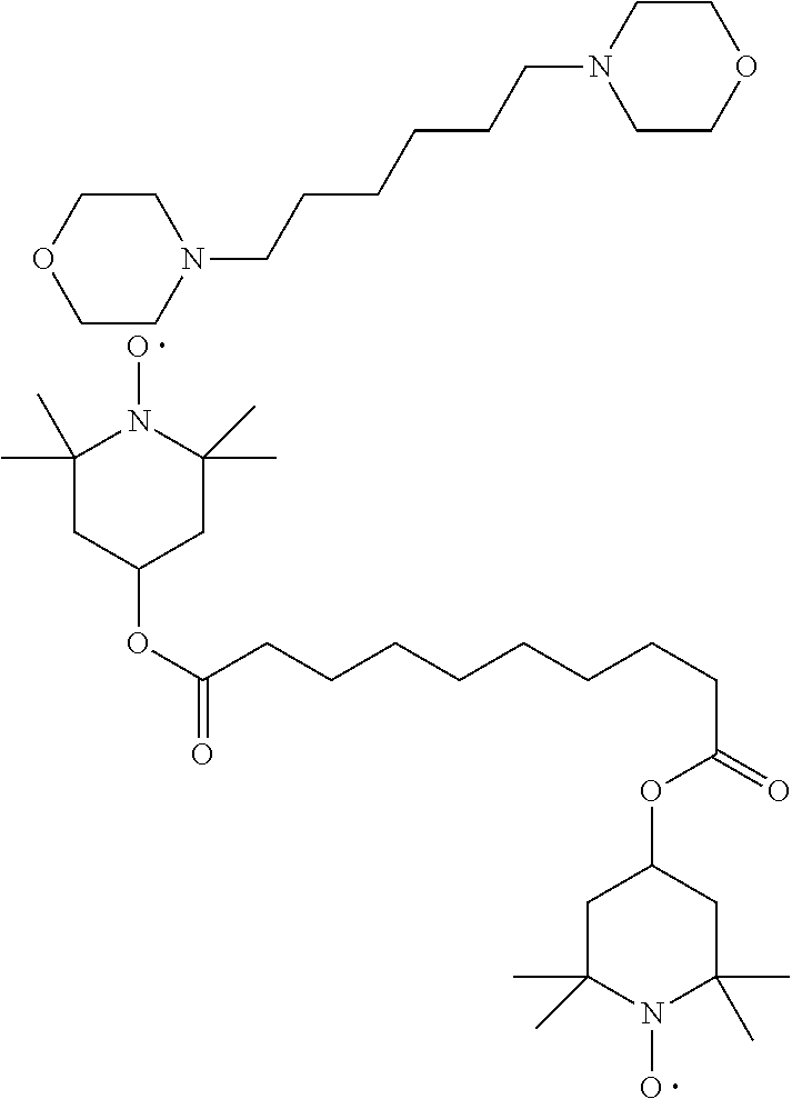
C1(OC(=O)CCCCCCCCC(=O)OC2CC(C)(C)N(O)C(C)(C)C2)CC(C)(C)N(O)C(C)(C)C1.N1(CCCCCCN2CCOCC2)CCOCC1
